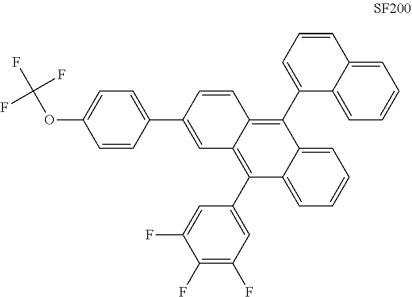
C1=CC(C2=CC=C(OC(F)(F)F)C=C2)=CC2=C(C3=CC(F)=C(F)C(F)=C3)C3=CC=CC=C3C(C3=CC=CC4=CC=CC=C34)=C12
